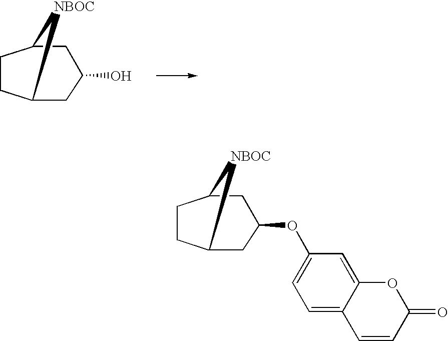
C1CC2CC(O)CC1[NBOC]2.C1CC2CC(OC3=CC=C4C(=C3)OC(=O)C=C4)CC1[NBOC]2
